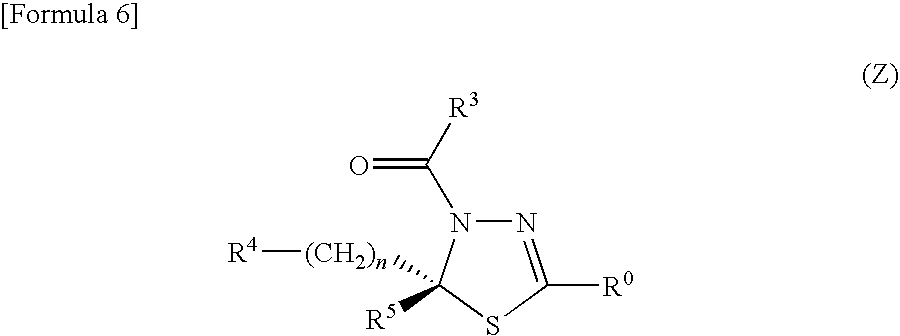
N1=C([R0])SC([R5])([(CH2)n][R4])N1C([R3])=O
